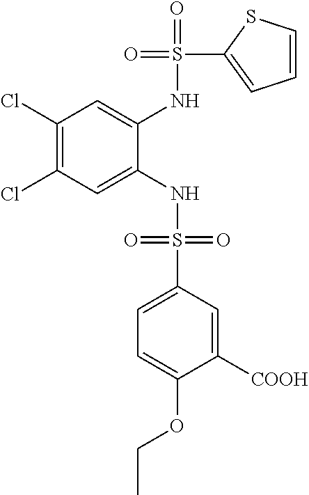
C1(Cl)=C(Cl)C=C(NS(=O)(=O)C2=CC=C(OCC)C([COOH])=C2)C(NS(=O)(C2=CC=CS2)=O)=C1
